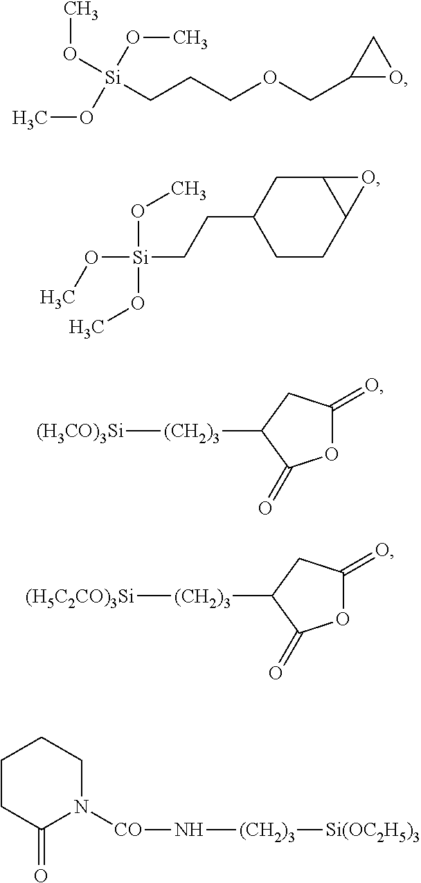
[Si](OC)(OC)(OC)CCCOCC1OC1.O([Si](OC)(OC)CCC1CCC2C(C1)O2)C.O1C(=O)CC([(CH2)3][(H3CO)3Si])C1=O.O1C(=O)CC([(CH2)3][(H5C2CO)3Si])C1=O.C1CC(=O)N([CO]N[(CH2)3][Si(OC2H5)3])CC1
